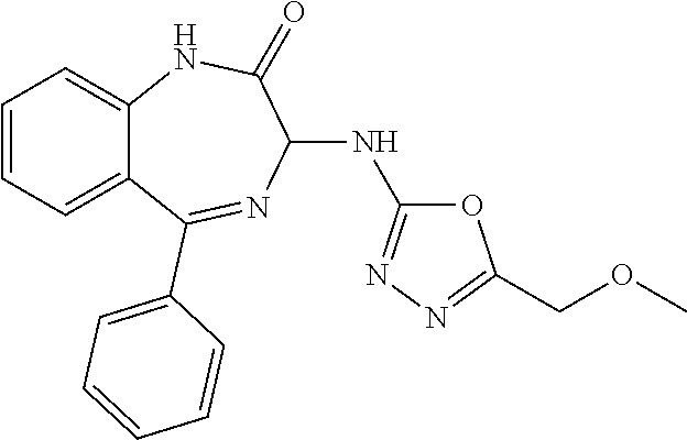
C1(NC2=NN=C(COC)O2)C(=O)NC2=CC=CC=C2C(C2=CC=CC=C2)=N1
